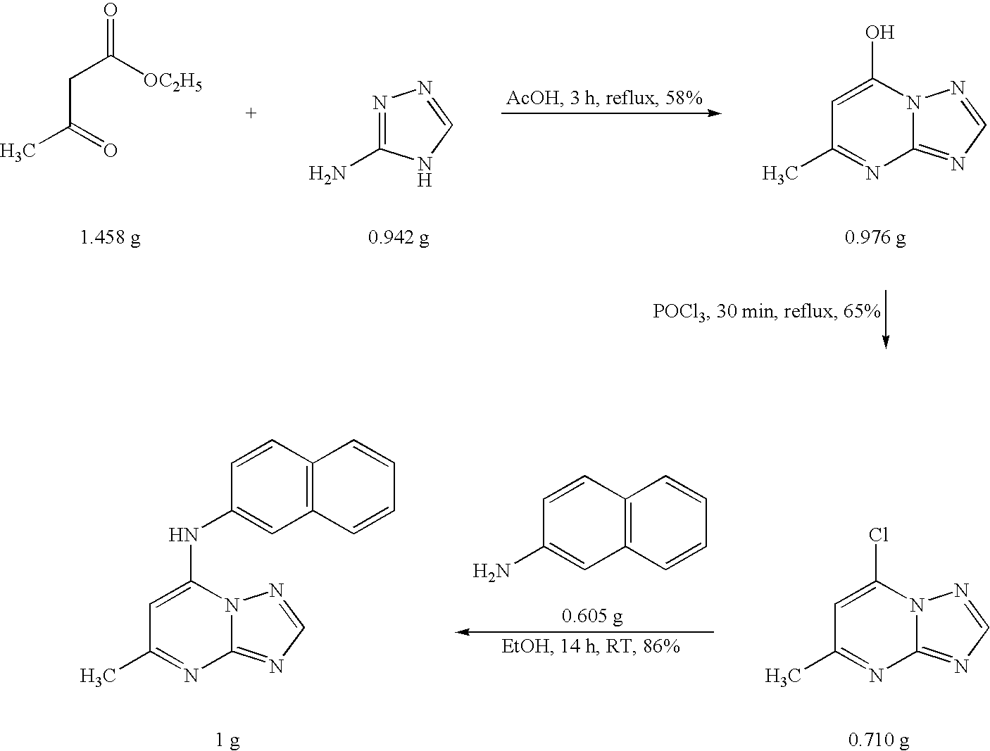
C(C(=O)C)C(=O)[OC2H5].N1=C(N)NC=N1.N12C(=NC=N1)N=C(C)C=C2O.N12C(=NC=N1)N=C(C)C=C2Cl.C12=C(C=CC=C1)C=C(N)C=C2.N12C(=NC=N1)N=C(C)C=C2NC1=CC2=C(C=C1)C=CC=C2
